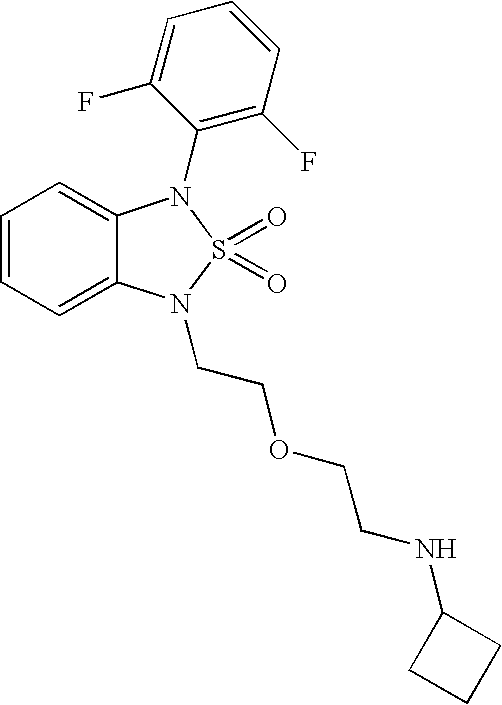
C1=CC=C2C(=C1)N(C1=C(F)C=CC=C1F)S(=O)(=O)N2CCOCCNC1CCC1
